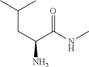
C(CC(N)C(NC)=O)(C)C
